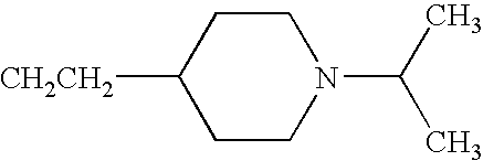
[CH2CH2]C1CCN(C(C)C)CC1
